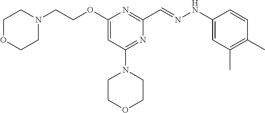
N1(CCOC2=CC(N3CCOCC3)=NC(C=NNC3=CC(C)=C(C)C=C3)=N2)CCOCC1
